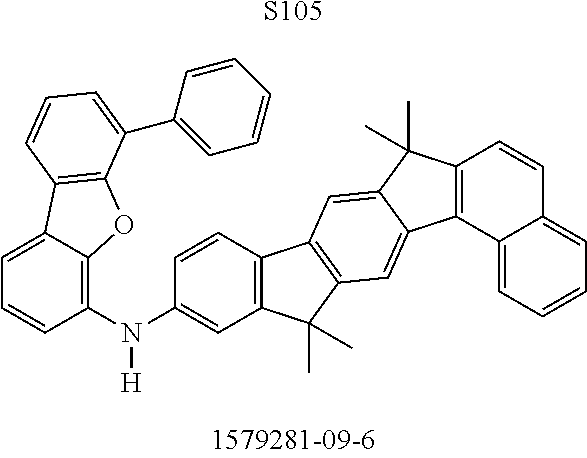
[S105].C1(N(C2=CC3=C(C=C2)C2=C(C=C4C(=C2)C(C)(C)C2=C4C4=CC=CC=C4C=C2)C3(C)C)[H])=C2C(=CC=C1)C1=C(O2)C(C2=CC=CC=C2)=CC=C1
